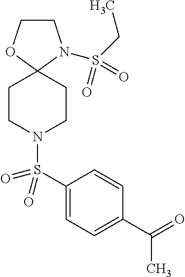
C1COC2(N1S(CC)(=O)=O)CCN(S(C1=CC=C(C(C)=O)C=C1)(=O)=O)CC2
